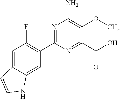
C1=C2C(=CC(C3=NC(N)=C(OC)C(C(O)=O)=N3)=C1F)NC=C2
